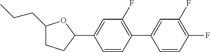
C1(CCC)CCC(C2=CC(F)=C(C3=CC(F)=C(F)C=C3)C=C2)O1
